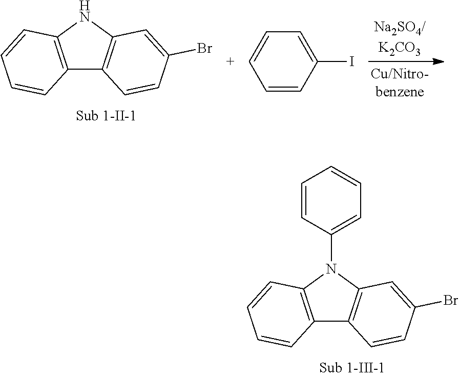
C12=C(N(C3=CC=CC=C3)C3=C1C=CC(Br)=C3)C=CC=C2.C12=C(NC3=C1C=CC(Br)=C3)C=CC=C2.C1=CC(I)=CC=C1
